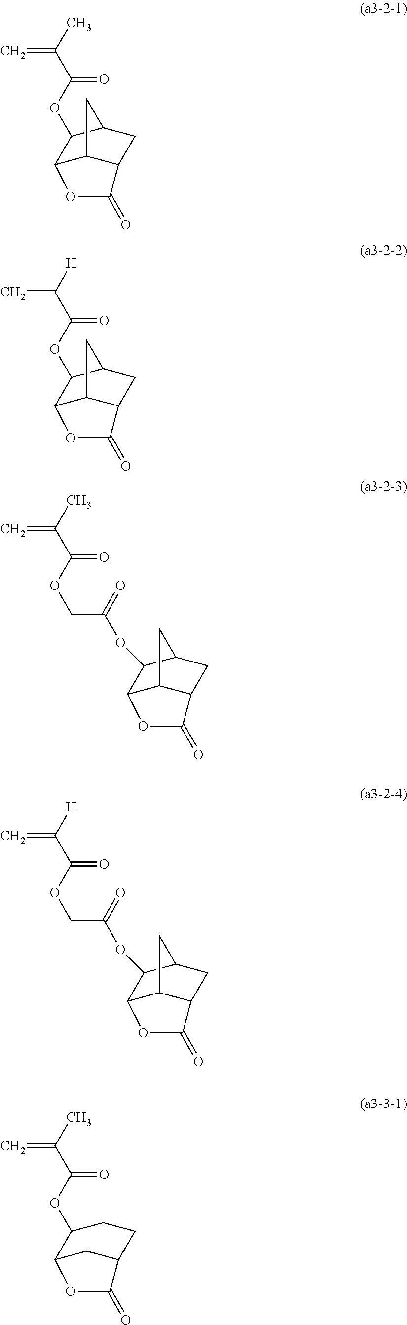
C=C(C)C(=O)OC1C2C3C(CC1C3)C(=O)O2.C=C([H])C(=O)OC1C2C3C(CC1C3)C(=O)O2.C=C(C)C(=O)OCC(OC1C2C3C(CC1C3)C(=O)O2)=O.C=C([H])C(=O)OCC(OC1C2C3C(CC1C3)C(=O)O2)=O.C=C(C)C(=O)OC1C2CC(CC1)C(=O)O2
